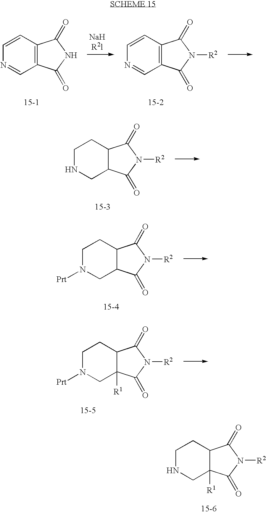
C1=CC2=C(C=N1)C(=O)NC2=O.C1=CC2=C(C=N1)C(=O)N([R2])C2=O.C1NCC2C(C1)C(=O)N([R2])C2=O.C1N([Prt])CC2C(C1)C(=O)N([R2])C2=O.C1N([Prt])CC2([R1])C(C1)C(=O)N([R2])C2=O.C1NCC2([R1])C(C1)C(=O)N([R2])C2=O
